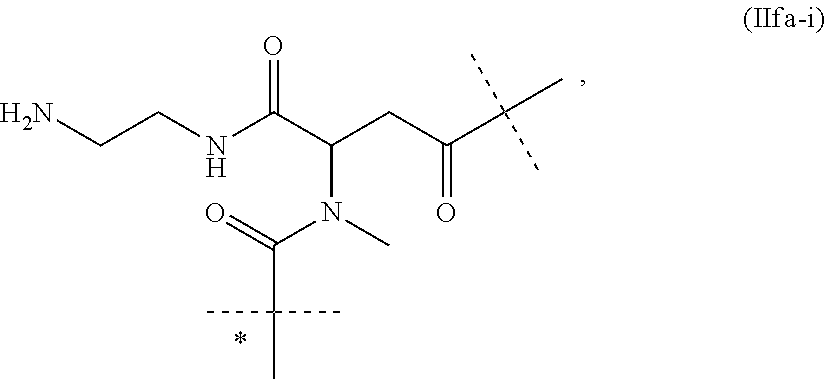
NCCNC(C(CC(C(C)(C)C)=O)N(C(=O)C(C)(C)C)C)=O
